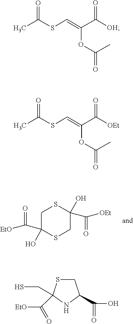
S1C(O)(C(=O)[OEt])CSC(C(=O)[EtO])(O)C1.O=C(OC(=CSC(=O)C)C(=O)[OH])C.O=C(OC(=CSC(=O)C)C(=O)[OEt])C.SCC1(C([EtO])=O)SCC(C(=O)O)N1
